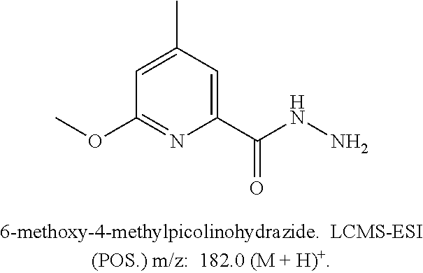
COC1=NC(C(=O)NN)=CC(C)=C1
